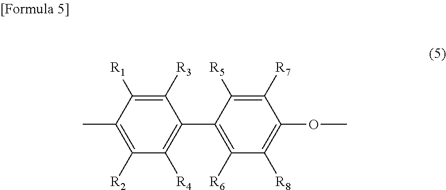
C1([R3])=C([R1])C(C)=C([R2])C([R4])=C1C1=C([R6])C([R8])=C(OC)C([R7])=C1[R5]
